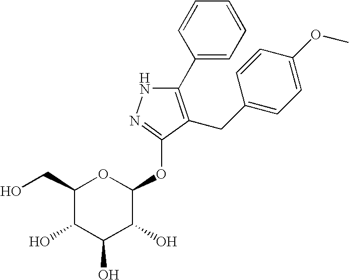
C1(C2=CC=CC=C2)=C(CC2=CC=C(OC)C=C2)C(OC2OC(CO)C(O)C(O)C2O)=NN1
